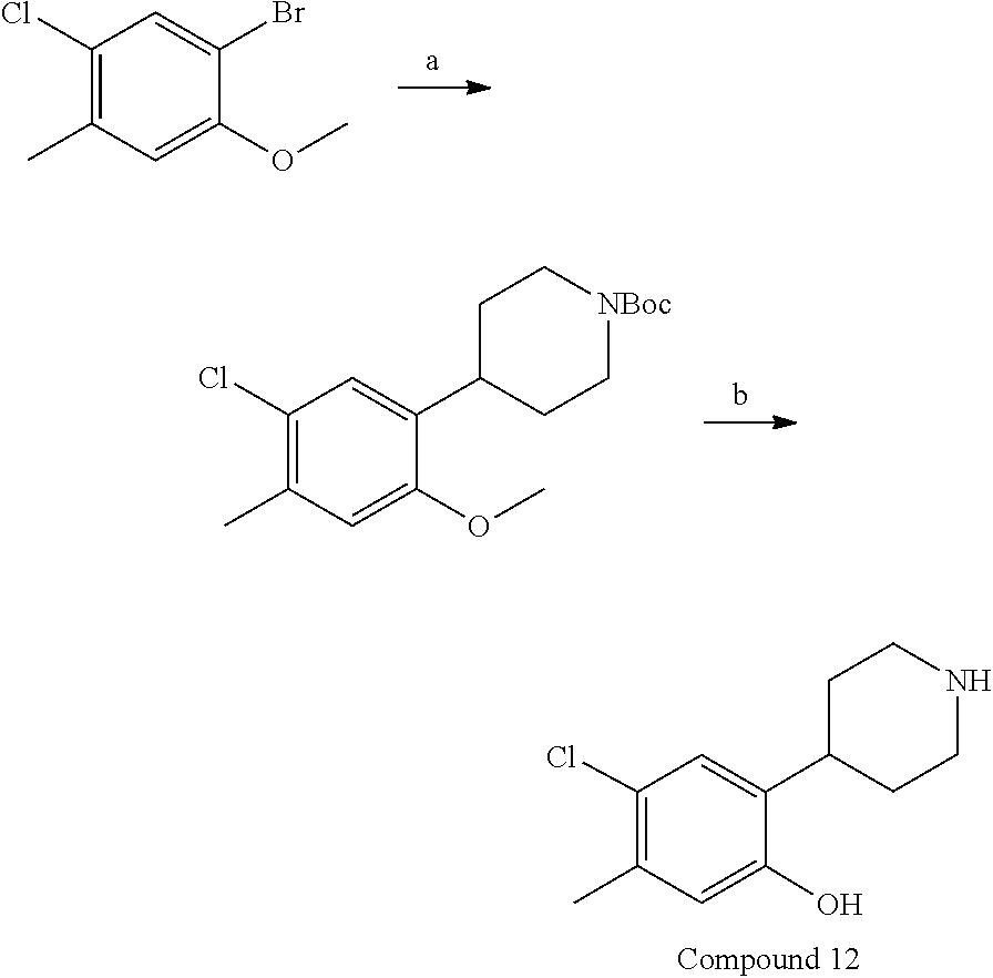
C1(C)=C(Cl)C=C(C2CCNCC2)C(O)=C1.C1=C(Br)C(OC)=CC(C)=C1Cl.O(C)C1=CC(C)=C(Cl)C=C1C1CC[NBoc]CC1
